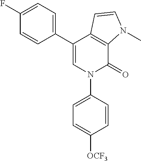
C1(C2=CN(C3=CC=C([OCF3])C=C3)C(=O)C3=C2C=CN3C)=CC=C(F)C=C1
